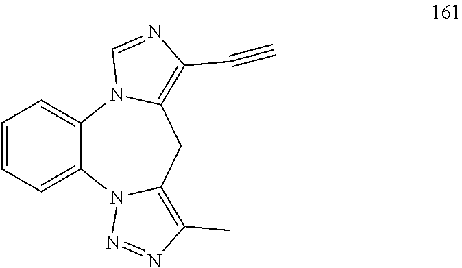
C1=CC=C2C(=C1)N1C(=C(C#C)N=C1)CC1=C(C)N=NN21
